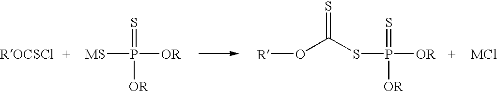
[MS]P([OR])(=S)[OR].[ROCSCl].[R]OC(SP([OR])(=S)[OR])=S.[MCl]
